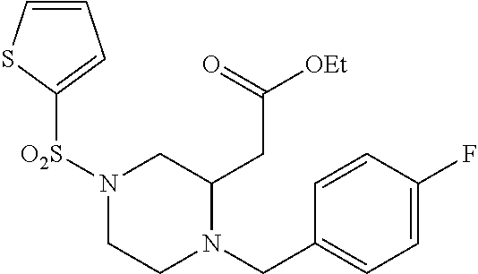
N1([O2S]C2=CC=CS2)CCN(CC2=CC=C(F)C=C2)C(CC([OEt])=O)C1
